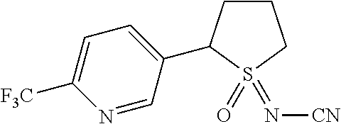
N1=CC(C2CCCS2(=O)=N[CN])=CC=C1[F3C]
